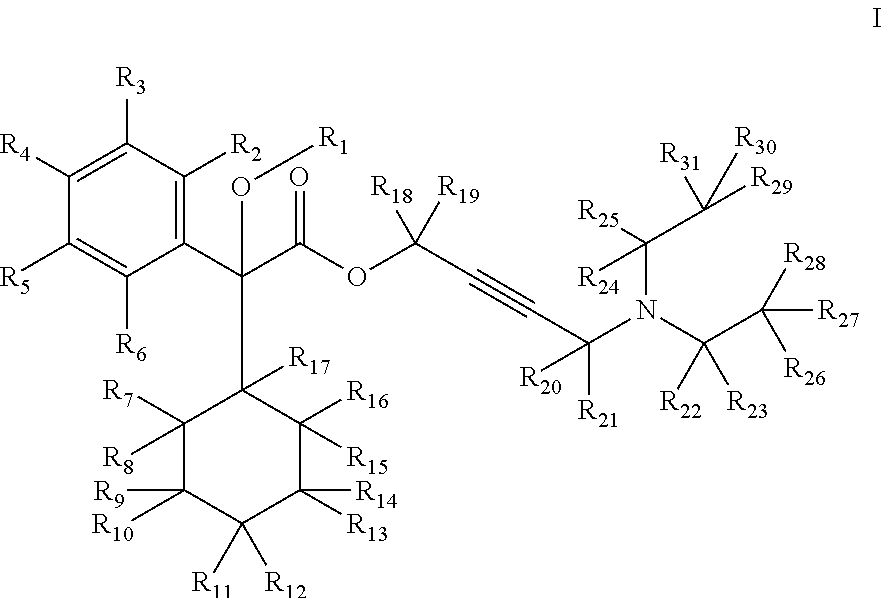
C1([R4])=C([R3])C([R2])=C(C(C(OC(C#CC([R21])(N(C(C([R26])([R28])[R27])([R22])[R23])C(C([R29])([R30])[R31])([R25])[R24])[R20])([R18])[R19])=O)(C2([R17])C([R7])([R8])C([R9])([R10])C([R11])([R12])C([R13])([R14])C2([R16])[R15])O[R1])C([R6])=C1[R5]
